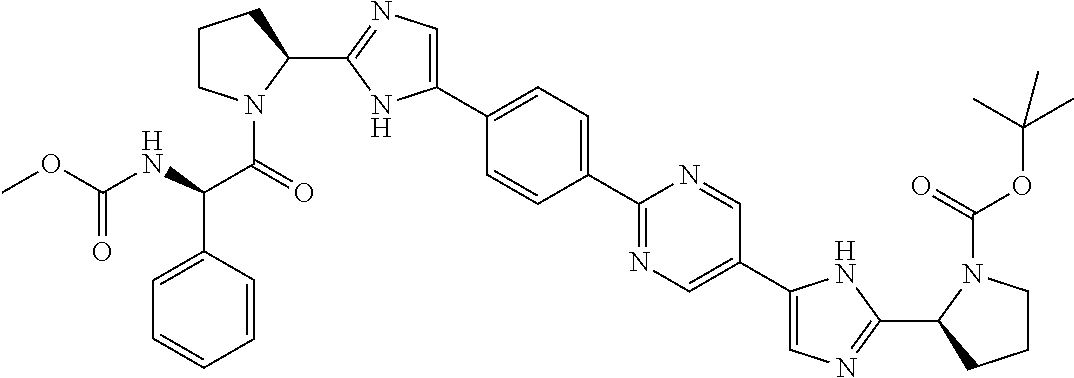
C1(C2=CN=C(C3CCCN3C(C(C3=CC=CC=C3)NC(OC)=O)=O)N2)=CC=C(C2=NC=C(C3=CN=C(C4CCCN4C(OC(C)(C)C)=O)N3)C=N2)C=C1
